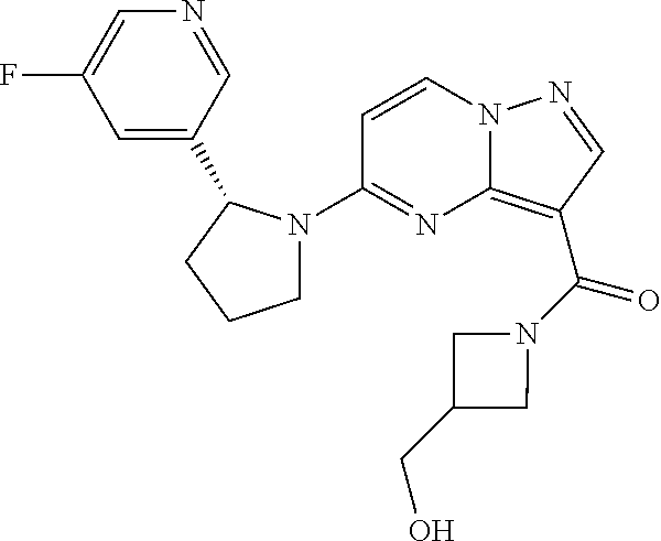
FC1=CN=CC(C2N(C3=NC4=C(C(N5CC(CO)C5)=O)C=NN4C=C3)CCC2)=C1
